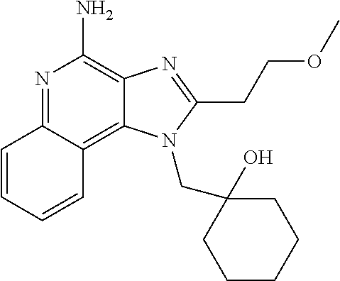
C1=CC2=NC(N)=C3C(=C2C=C1)N(CC1(O)CCCCC1)C(CCOC)=N3
